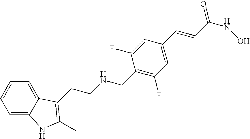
C1=C2C(=CC=C1)C(CCNCC1=C(F)C=C(C=CC(NO)=O)C=C1F)=C(C)N2
